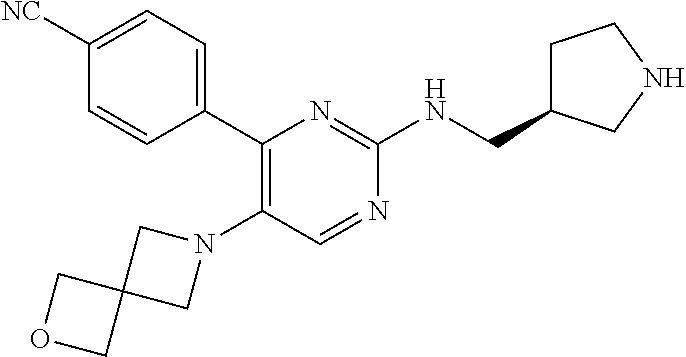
N1(C2=C(C3=CC=C([NC])C=C3)N=C(NCC3CCNC3)N=C2)CC2(C1)COC2
